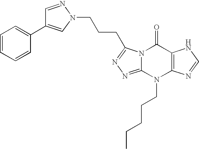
N12C(=NN=C1CCCN1N=CC(C3=CC=CC=C3)=C1)N(CCCCC)C1=C(C2=O)NC=N1
